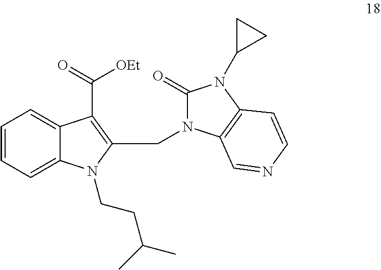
C1=CC=C2C(=C1)C(C([OEt])=O)=C(CN1C(=O)N(C3CC3)C3=C1C=NC=C3)N2CCC(C)C
